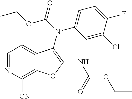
C12=C([CN])N=CC=C1C(N(C1=CC=C(F)C(Cl)=C1)C(OCC)=O)=C(NC(OCC)=O)O2
